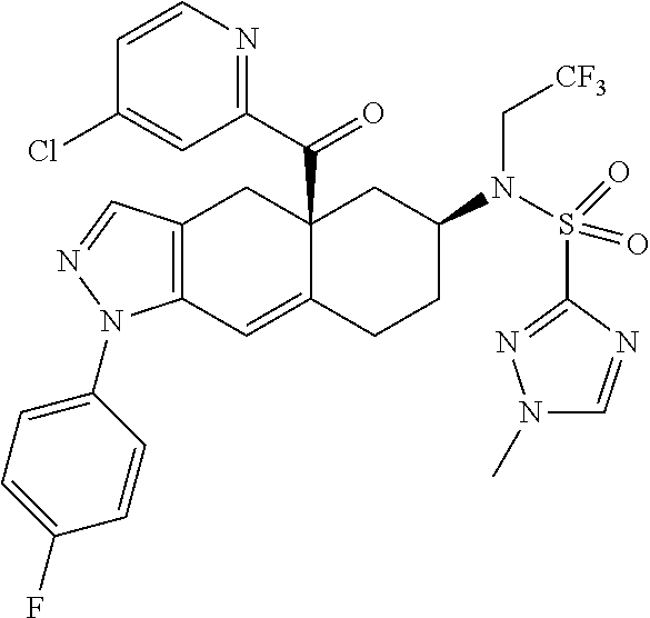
C12(C(C3=NC=CC(Cl)=C3)=O)C(=CC3=C(C1)C=NN3C1=CC=C(F)C=C1)CCC(N(S(C1=NN(C)C=N1)(=O)=O)C[CF3])C2
